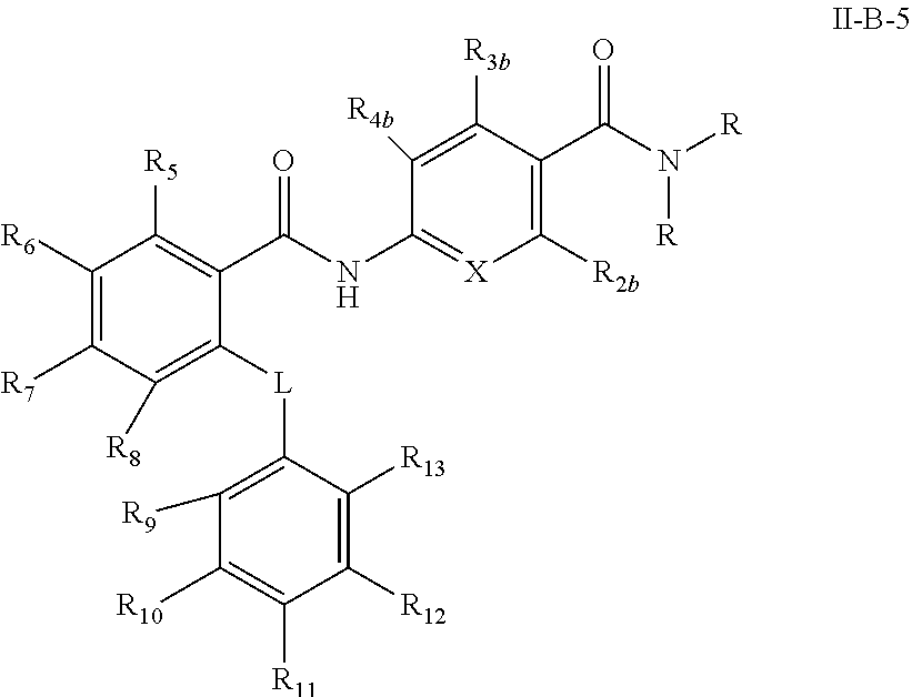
C1([R6])=C([R7])C([R8])=C([L]C2=C([R9])C([R10])=C([R11])C([R12])=C2[R13])C(C(NC2=[X]C([R2b])=C(C(=O)N([R])[R])C([R3b])=C2[R4b])=O)=C1[R5]
